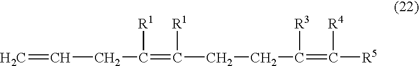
C=CCC(=C(CCC(=C([R5])[R4])[R3])[R1])[R1]
